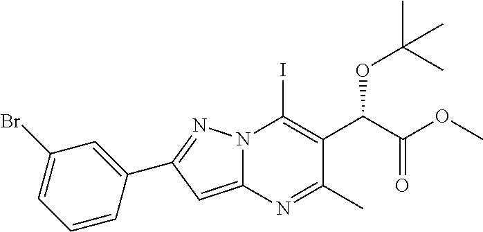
N12C(=CC(C3=CC(Br)=CC=C3)=N1)N=C(C)C(C(C(OC)=O)OC(C)(C)C)=C2I
